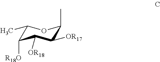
C1(C)C([R18O])C([OR18])C([OR17])C(C)O1
